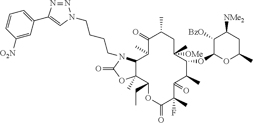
C1([O2N])=CC(C2=CN(CCCCN3C4C(C)(OC3=O)C(CC)OC(=O)C(C)(F)C(=O)C(C)C(OC3C([BzO])C([NMe2])CC(C)O3)C(C)([OMe])CC(C)C(=O)C4C)N=N2)=CC=C1
